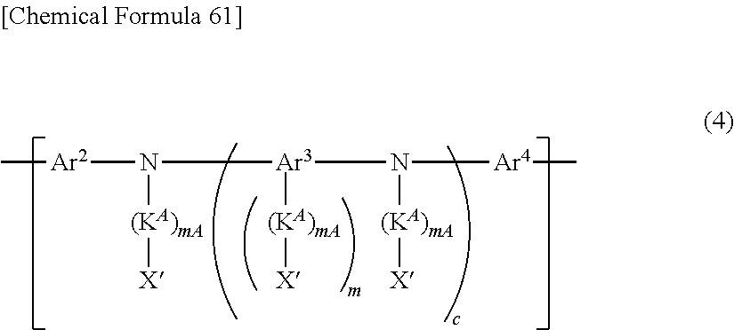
N([Ar3]([(KA)mA][X])N([(KA)mA][X])[Ar4]C)([Ar2]C)[(KA)mA][X]
